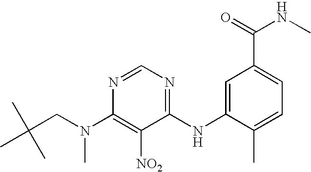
C1=C(NC2=NC=NC(N(CC(C)(C)C)C)=C2[NO2])C(C)=CC=C1C(=O)NC
